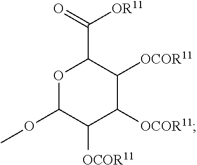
C(C1OC(OC)C([OCOR11])C([OCOR11])C1[OCOR11])(=O)[OR11]
